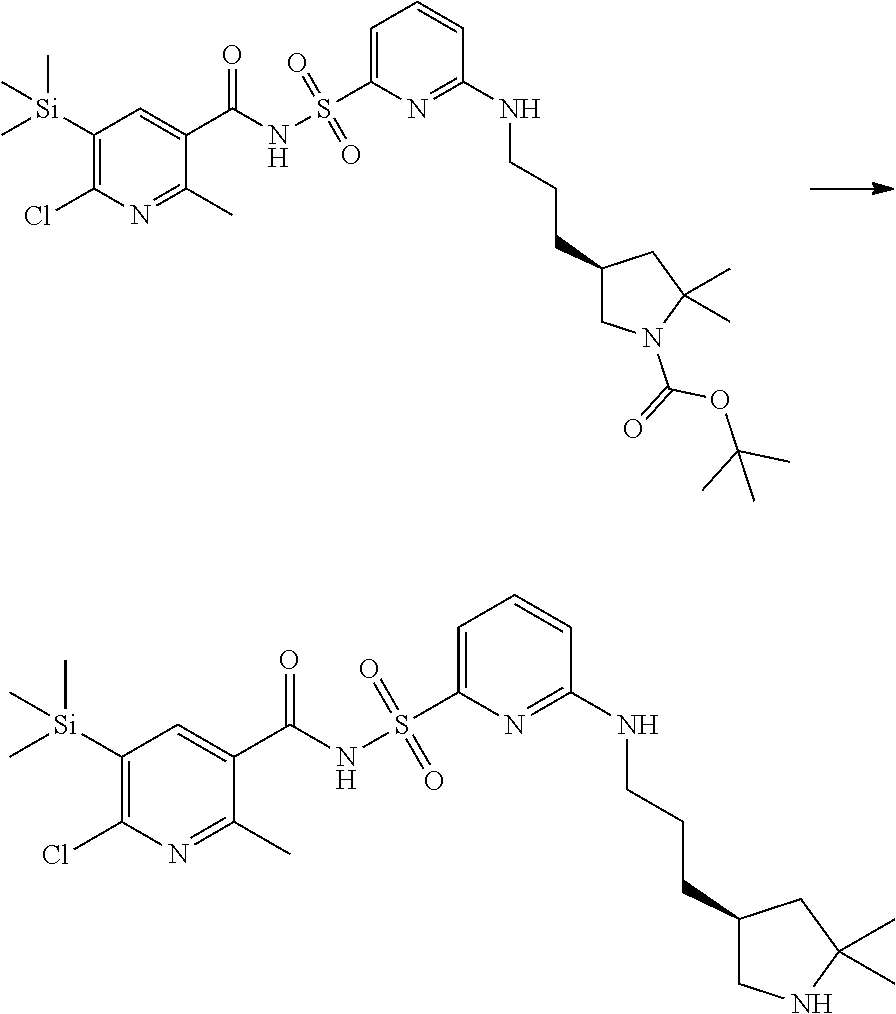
C1([Si](C)(C)C)=C(Cl)N=C(C)C(C(NS(=O)(C2=CC=CC(NCCCC3CN(C(OC(C)(C)C)=O)C(C)(C)C3)=N2)=O)=O)=C1.C1([Si](C)(C)C)=C(Cl)N=C(C)C(C(NS(=O)(C2=CC=CC(NCCCC3CNC(C)(C)C3)=N2)=O)=O)=C1
